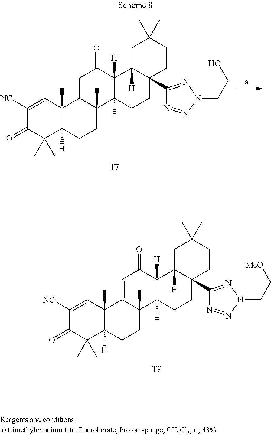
C1([NC])=CC2(C)C([H])(C(C)(C)C1=O)CCC1(C)C2=CC(=O)C2([H])C1(C)CCC1(C3=NN(CC[MeO])N=N3)C2([H])CC(C)(C)CC1.[T9].C1([NC])=CC2(C)C([H])(C(C)(C)C1=O)CCC1(C)C2=CC(=O)C2([H])C1(C)CCC1(C3=NN(CCO)N=N3)C2([H])CC(C)(C)CC1.[T7]
